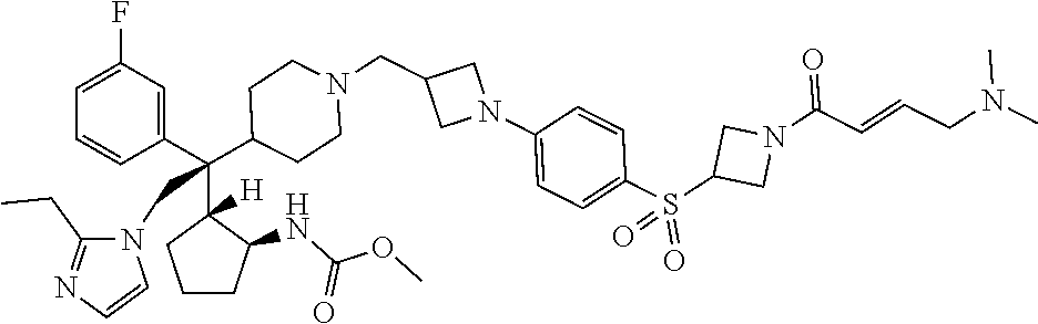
C1=C(F)C=C(C(C2([H])CCCC2NC(OC)=O)(C2CCN(CC3CN(C4=CC=C(S(C5CN(C(=O)C=CCN(C)C)C5)(=O)=O)C=C4)C3)CC2)CN2C(CC)=NC=C2)C=C1
